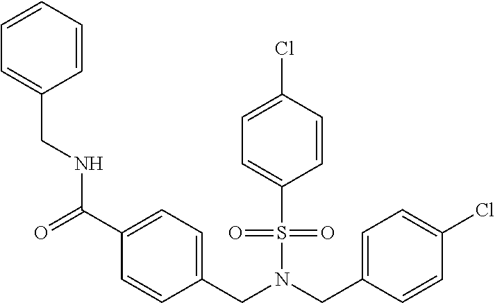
C(N(CC1=CC=C(Cl)C=C1)S(=O)(=O)C1=CC=C(Cl)C=C1)C1=CC=C(C(=O)NCC2=CC=CC=C2)C=C1
